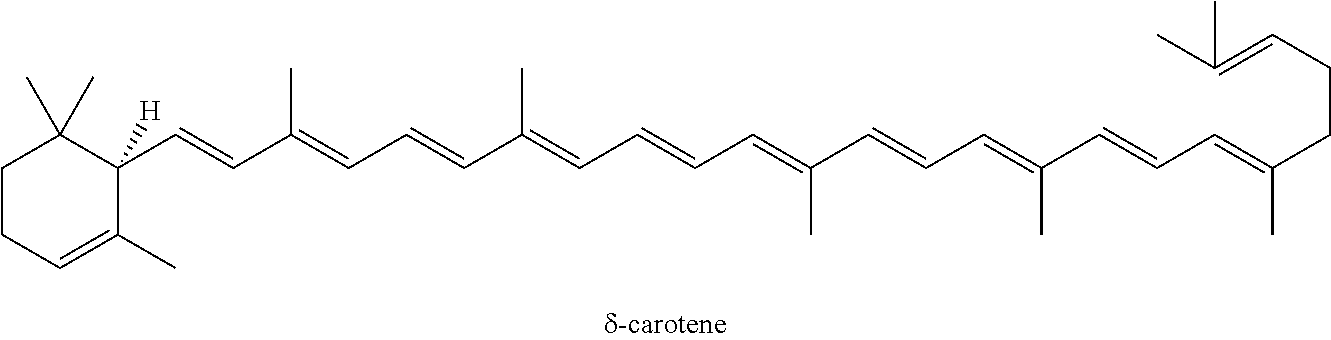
C1CC=C(C)C(C=CC(=CC=CC(=CC=CC=C(C=CC=C(C=CC=C(CCC=C(C)C)C)C)C)C)C)([H])C1(C)C
